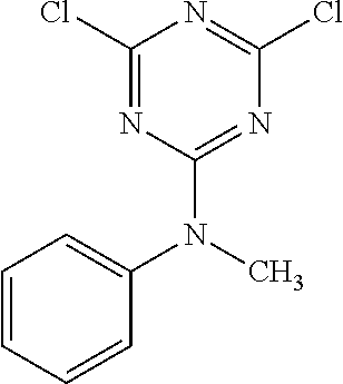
C1(Cl)=NC(N(C)C2=CC=CC=C2)=NC(Cl)=N1
